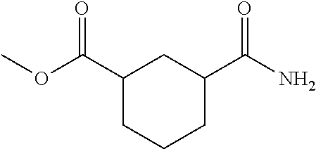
C1(C(=O)OC)CCCC(C(=O)N)C1
